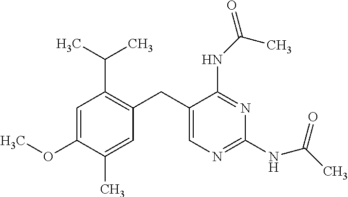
C1=C(OC)C(C)=CC(CC2=CN=C(NC(C)=O)N=C2NC(=O)C)=C1C(C)C
